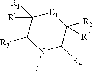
[E1]1C([R1])([R])C([R3])N(C)C([R4])C1([R2])[R]
